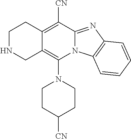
C1CC([CN])CCN1C1=C2C(=C([CN])C3=NC4=C(N13)C=CC=C4)CCNC2
